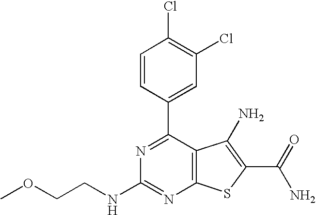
C1=CC(C2=NC(NCCOC)=NC3=C2C(N)=C(C(N)=O)S3)=CC(Cl)=C1Cl
